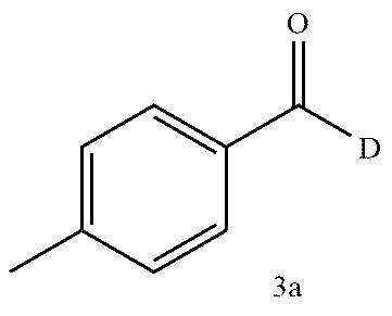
C1=C(C)C=CC(C([D])=O)=C1
